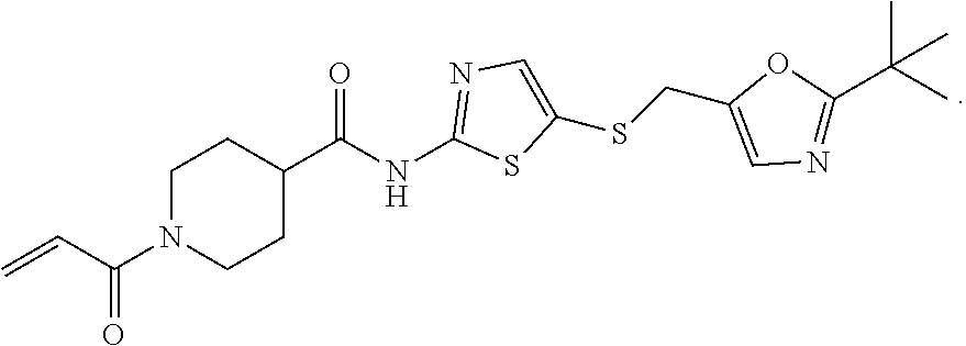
C1N(C(C=C)=O)CCC(C(NC2=NC=C(SCC3=CN=C(C(C)(C)C)O3)S2)=O)C1
